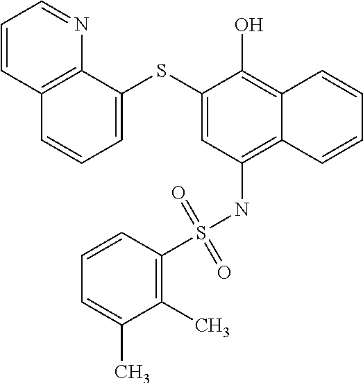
C12=C(NS(C3=C(C)C(C)=CC=C3)(=O)=O)C=C(SC3=CC=CC4=C3N=CC=C4)C(O)=C1C=CC=C2
